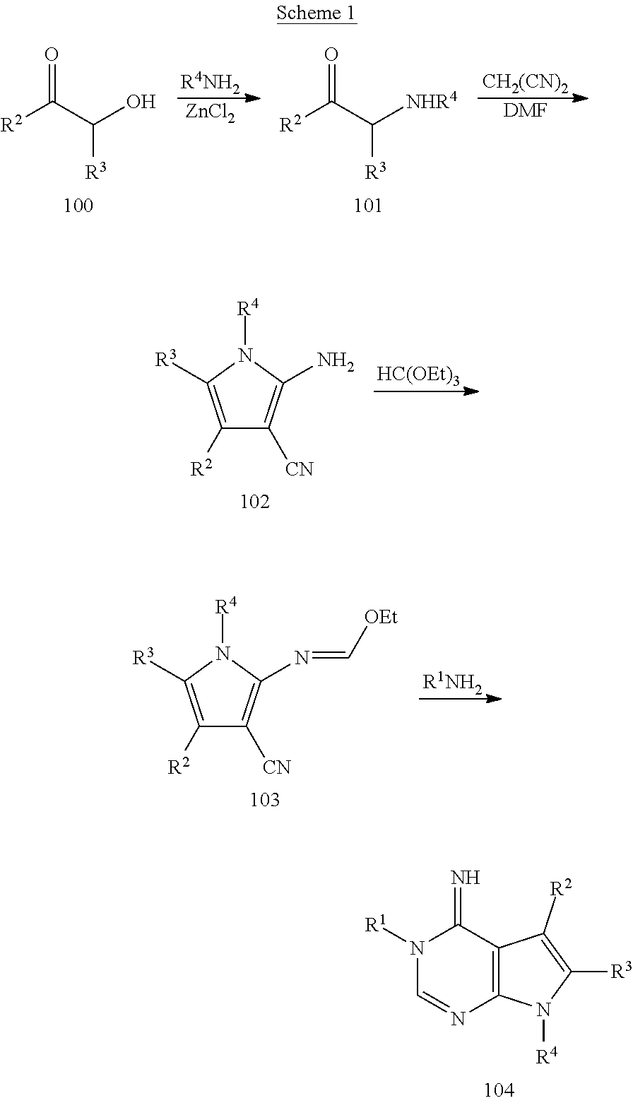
[R4NH2].[ZnCl2].[CH2(CN)2].[DMF].O=C(C(O)[R3])[R2].O=C(C([NHR4])[R3])[R2].[HC(OEt)3].[R2]C1=C([R3])N([R4])C(N)=C1[CN].[R1NH2].[R2]C1=C([R3])N([R4])C(N=C[OEt])=C1[CN].C12=C(N([R4])C([R3])=C1[R2])N=CN([R1])C2=N
